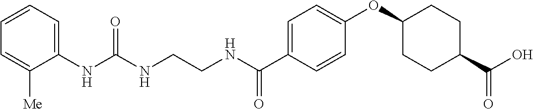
C(NCCNC(C1=CC=C(OC2CCC(C(O)=O)CC2)C=C1)=O)(=O)NC1=CC=CC=C1[Me]
